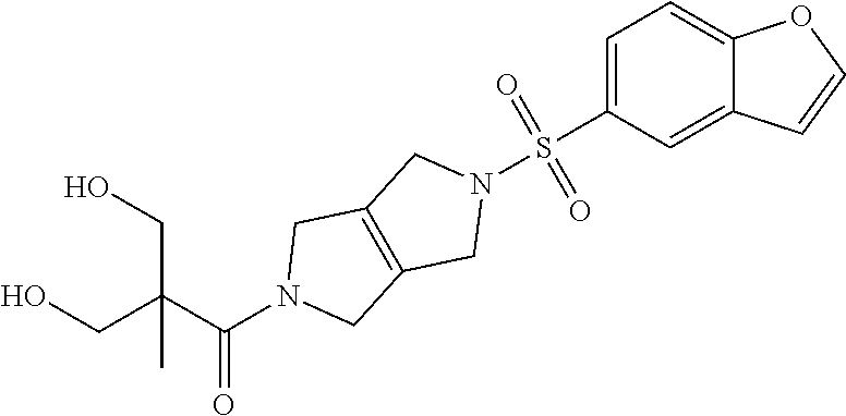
OCC(C(N1CC2=C(C1)CN(S(C1=CC=C3C(=C1)C=CO3)(=O)=O)C2)=O)(CO)C
